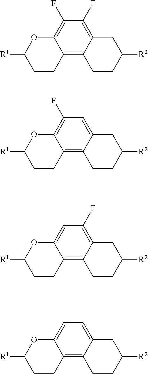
C12=C3C(=C(F)C(F)=C1OC([R1])CC2)CC([R2])CC3.C12=C3C(=CC(F)=C1OC([R1])CC2)CC([R2])CC3.C12=C3C(=C(F)C=C1OC([R1])CC2)CC([R2])CC3.C12=C3C(=CC=C1OC([R1])CC2)CC([R2])CC3
